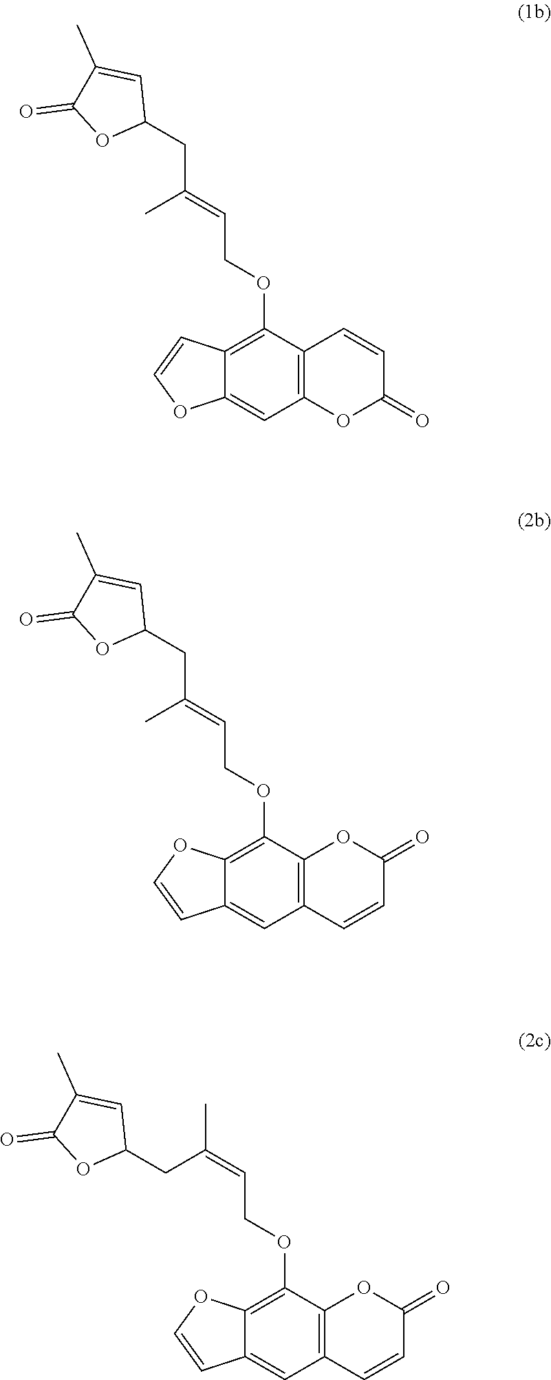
C12=C(OCC=C(CC3C=C(C)C(=O)O3)C)C3=C(C=C1OC=C2)OC(=O)C=C3.C12=C(OCC=C(CC3C=C(C)C(=O)O3)C)C3=C(C=C1C=CO2)C=CC(=O)O3.C12=C(OCC=C(CC3C=C(C)C(=O)O3)C)C3=C(C=C1C=CO2)C=CC(=O)O3
